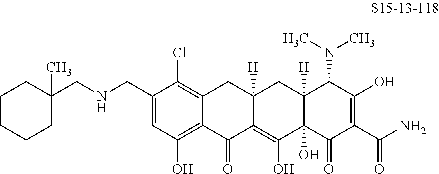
C12=C(Cl)C(CNCC3(C)CCCCC3)=CC(O)=C1C(=O)C1=C(O)C3(O)C([H])(CC1([H])C2)C(N(C)C)C(O)=C(C(N)=O)C3=O
